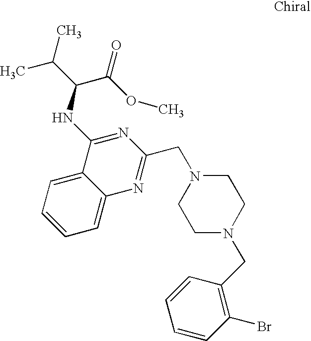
C1=CC=C2C(=C1)C(NC(C(C)C)C(OC)=O)=NC(CN1CCN(CC3=C(Br)C=CC=C3)CC1)=N2
